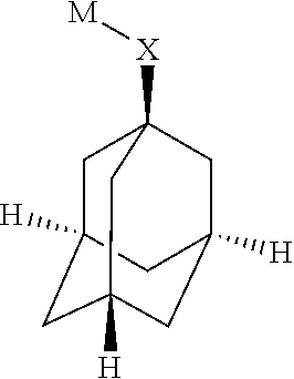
[M][X]C12CC3([H])CC([H])(CC([H])(C1)C3)C2
